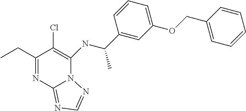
C1(CC)=NC2=NC=NN2C(NC(C2=CC(OCC3=CC=CC=C3)=CC=C2)C)=C1Cl
